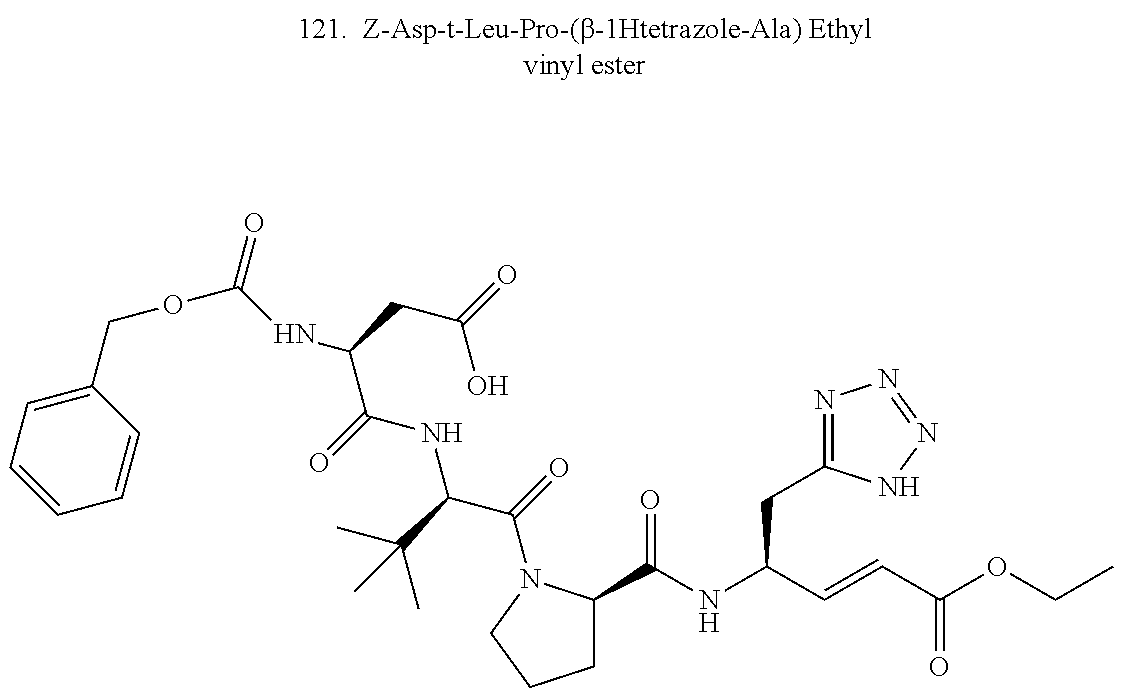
N(C(C(=O)N1C(C(NC(C=CC(=O)OCC)CC2=NN=NN2)=O)CCC1)C(C)(C)C)C(=O)C(NC(=O)OCC1=CC=CC=C1)CC(O)=O
